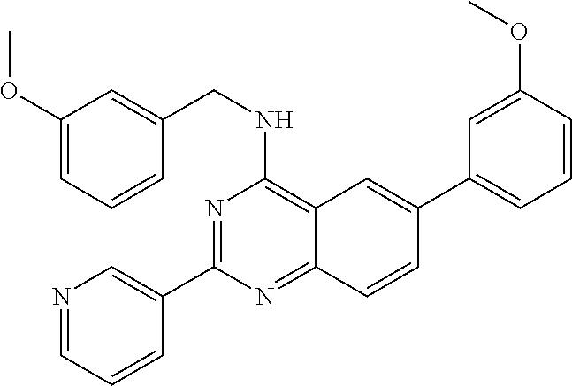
N1=C(C2=CN=CC=C2)N=C2C(=C1NCC1=CC(OC)=CC=C1)C=C(C1=CC=CC(OC)=C1)C=C2
